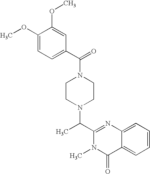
N1(C(C2=CC=C(OC)C(OC)=C2)=O)CCN(C(C2=NC3=CC=CC=C3C(=O)N2C)C)CC1
